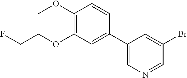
C1(C2=CN=CC(Br)=C2)=CC(OCCF)=C(OC)C=C1
